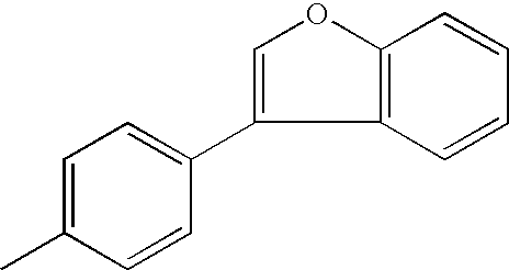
C1=C(C2=CC=C(C)C=C2)C2=C(O1)C=CC=C2
